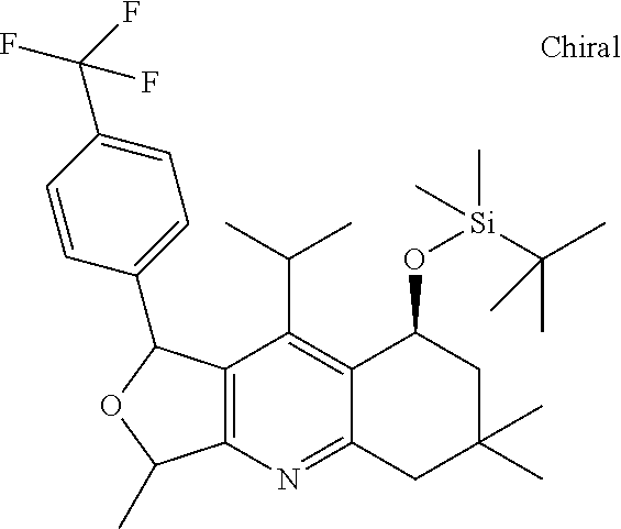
C(C1=C2C(=NC3=C1C(C1=CC=C(C(F)(F)F)C=C1)OC3C)CC(C)(C)CC2O[Si](C)(C(C)(C)C)C)(C)C
